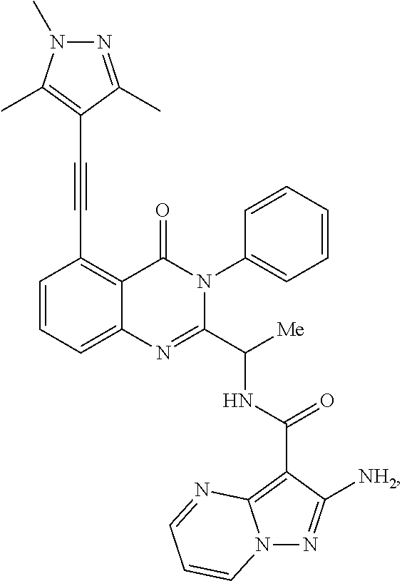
C12=CC=CC(C#CC3=C(C)N(C)N=C3C)=C1C(=O)N(C1=CC=CC=C1)C(C([Me])NC(C1=C3N(N=C1[NH2])C=CC=N3)=O)=N2
